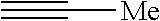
C#C[Me]
